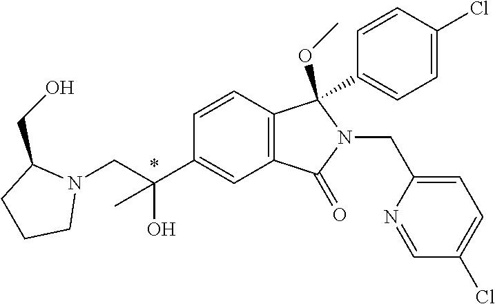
C1=CC2=C(C=C1C(CN1C(CO)CCC1)(C)O)C(=O)N(CC1=CC=C(Cl)C=N1)C2(OC)C1=CC=C(Cl)C=C1
